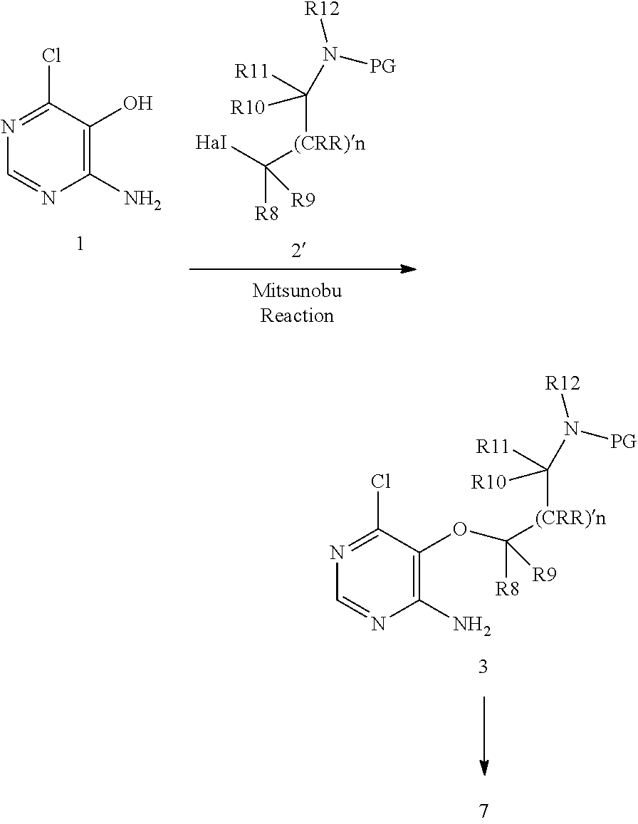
N1=C(Cl)C(O)=C(N)N=C1.[HaI]C([(CRR)n]C([R11])([R10])N([R12])[PG])([R8])[R9].N1=C(Cl)C(OC([(CRR)n]C([R11])([R10])N([R12])[PG])([R8])[R9])=C(N)N=C1
